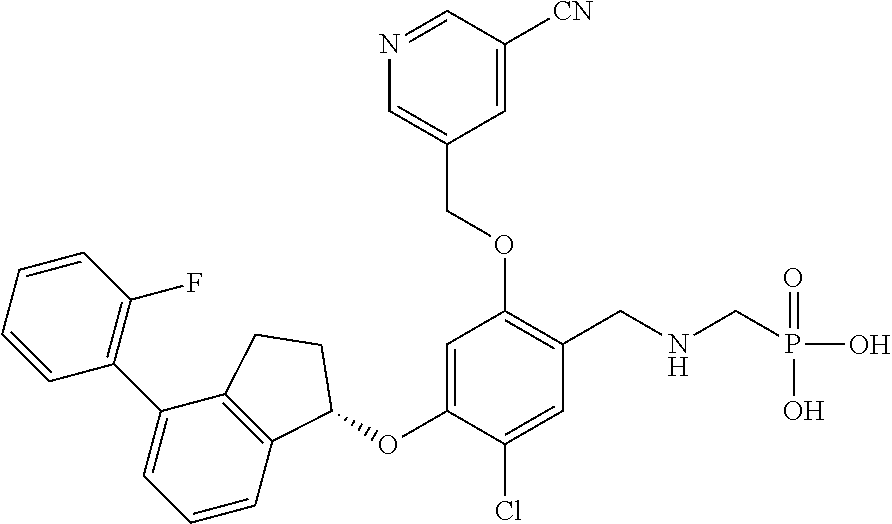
C1=CC=CC(F)=C1C1=CC=CC2=C1CCC2OC1=CC(OCC2=CN=CC([CN])=C2)=C(CNCP(O)(=O)O)C=C1Cl
